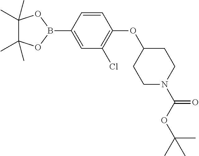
C1=CC(B2OC(C)(C)C(C)(C)O2)=CC(Cl)=C1OC1CCN(C(OC(C)(C)C)=O)CC1
